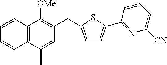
C12=C(C(C)=CC(CC3=CC=C(C4=NC([CN])=CC=C4)S3)=C1[OMe])C=CC=C2
